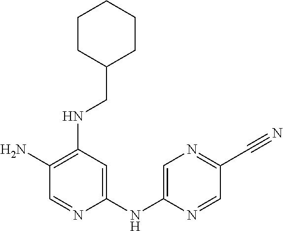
C1(N)=C(NCC2CCCCC2)C=C(NC2=CN=C(C#N)C=N2)N=C1
